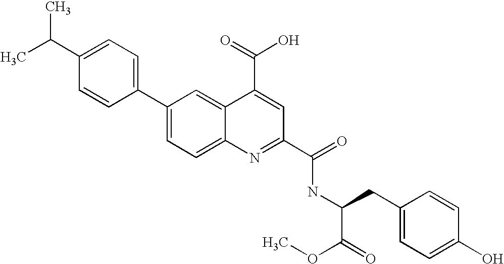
C1=C(C(C)C)C=CC(C2=CC=C3C(=C2)C(C(=O)O)=CC(C(=O)NC(CC2=CC=C(O)C=C2)C(=O)OC)=N3)=C1
